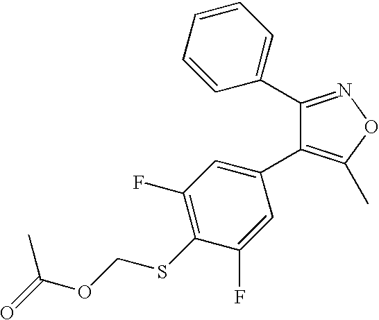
C1(C2=CC=CC=C2)=NOC(C)=C1C1=CC(F)=C(SCOC(=O)C)C(F)=C1
